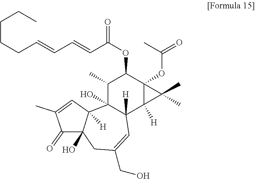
C1(C)C2(O)C([H])(C=C(CO)CC3(O)C2([H])C=C(C)C3=O)C2([H])C(OC(=O)C)(C2(C)C)C1OC(C=CC=CCCCCC)=O
